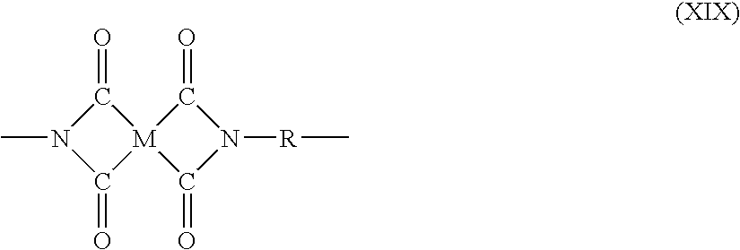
C1(=O)[M]2(C(=O)N1C)C(=O)N([R]C)C2=O
